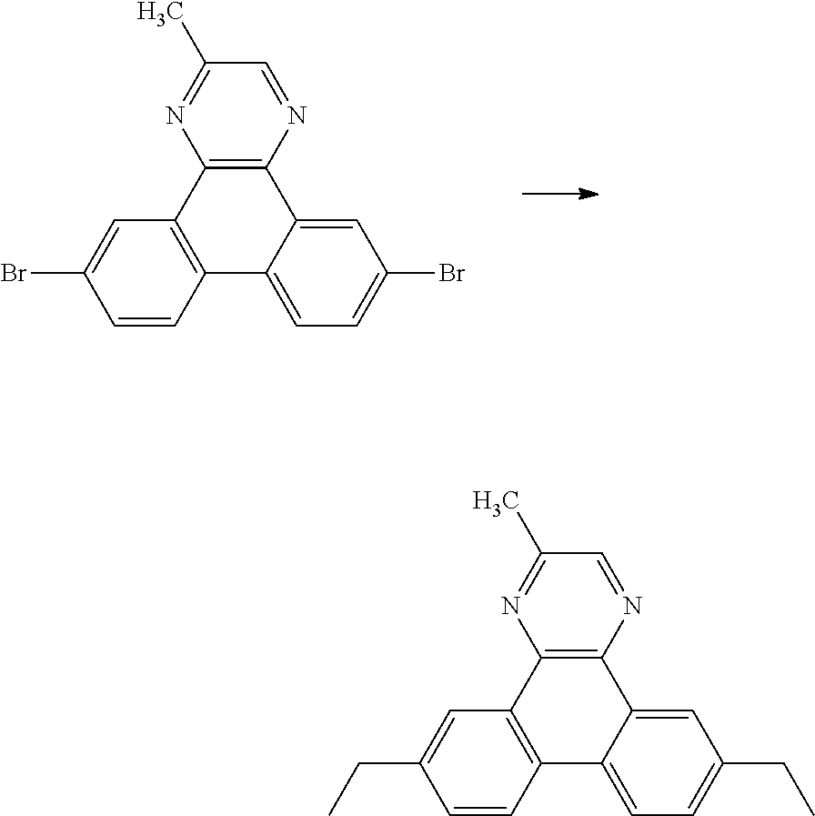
C1=CC2=C(C=C1Br)C1=C(C3=CC(Br)=CC=C23)N=CC(C)=N1.C1=CC2=C(C=C1CC)C1=C(C3=CC(CC)=CC=C23)N=CC(C)=N1
